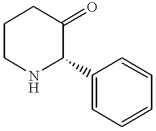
C1CNC(C2=CC=CC=C2)C(=O)C1
